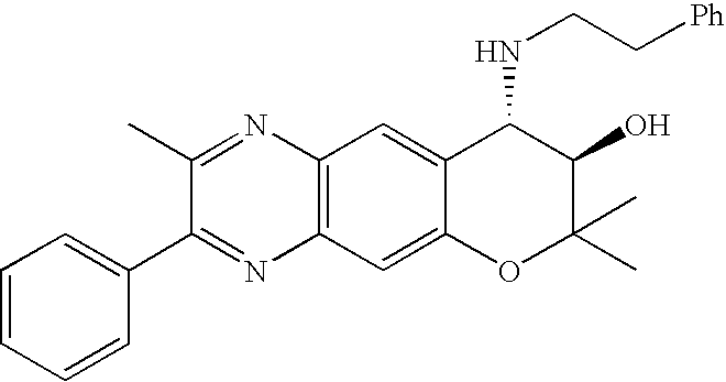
C12=C(C=C3C(=C1)C(NCC[Ph])C(O)C(C)(C)O3)N=C(C1=CC=CC=C1)C(C)=N2
